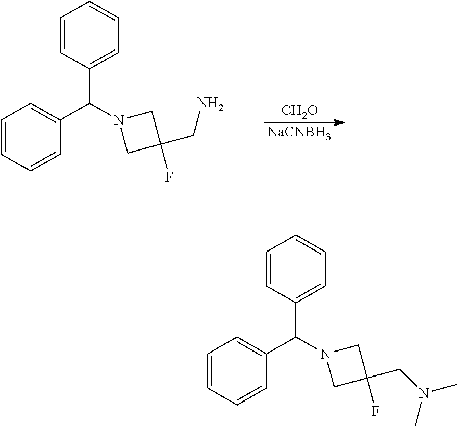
[CH2O].C1=CC=CC(C(N2CC(F)(CN)C2)C2=CC=CC=C2)=C1.[NaCNBH3].C1=CC=CC(C(N2CC(F)(CN(C)C)C2)C2=CC=CC=C2)=C1
